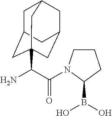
C(C(N)C12CC3CC(CC(C1)C3)C2)(=O)N1CCCC1B(O)O
